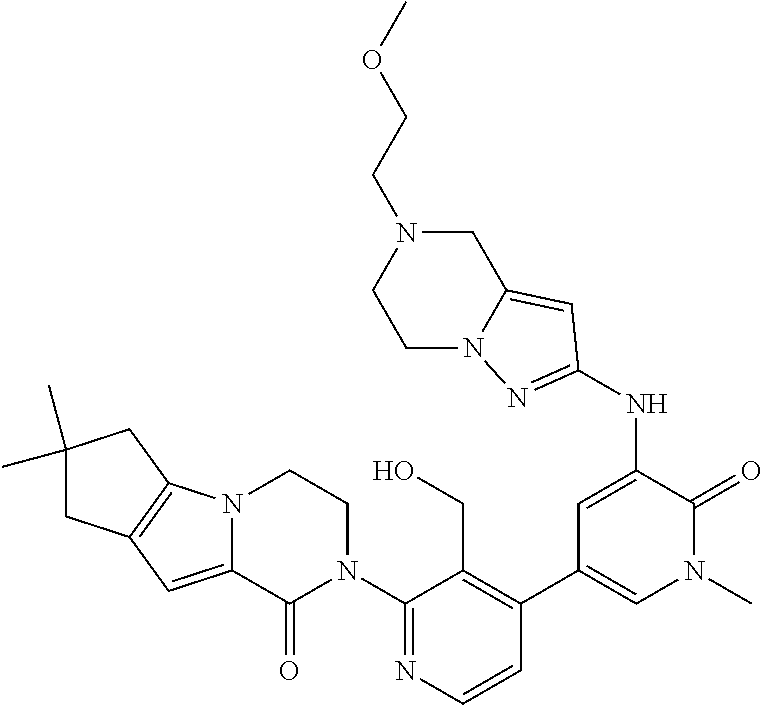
C1(N2CCN3C(=CC4=C3CC(C)(C)C4)C2=O)=NC=CC(C2=CN(C)C(=O)C(NC3=NN4C(=C3)CN(CCOC)CC4)=C2)=C1CO
